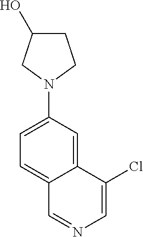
C1C(O)CN(C2=CC=C3C(=C2)C(Cl)=CN=C3)C1
